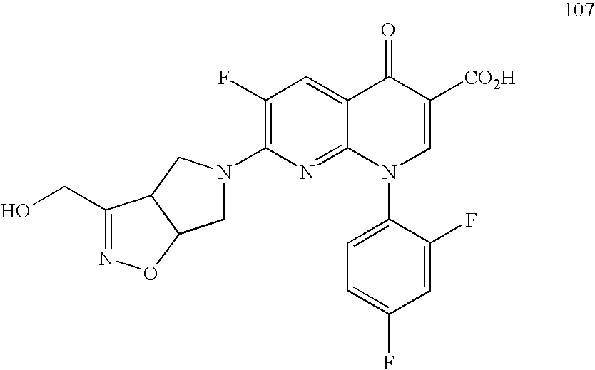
C1N(C2=C(F)C=C3C(=N2)N(C2=CC=C(F)C=C2F)C=C([CO2H])C3=O)CC2C1ON=C2CO
